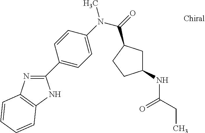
C1(C2=CC=C(N(C)C(=O)C3CC(NC(=O)CC)CC3)C=C2)=NC2=C(N1)C=CC=C2
